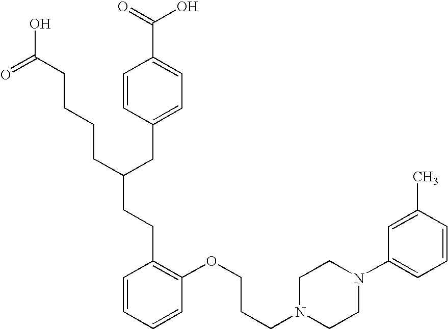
C(C(CC1=CC=C(C(=O)O)C=C1)CCCCC(O)=O)CC1=C(OCCCN2CCN(C3=CC=CC(C)=C3)CC2)C=CC=C1
